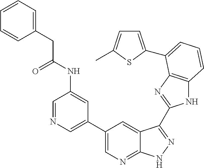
C1(C2=CN=CC(NC(CC3=CC=CC=C3)=O)=C2)=CN=C2C(=C1)C(C1=NC3=C(N1)C=CC=C3C1=CC=C(C)S1)=NN2
